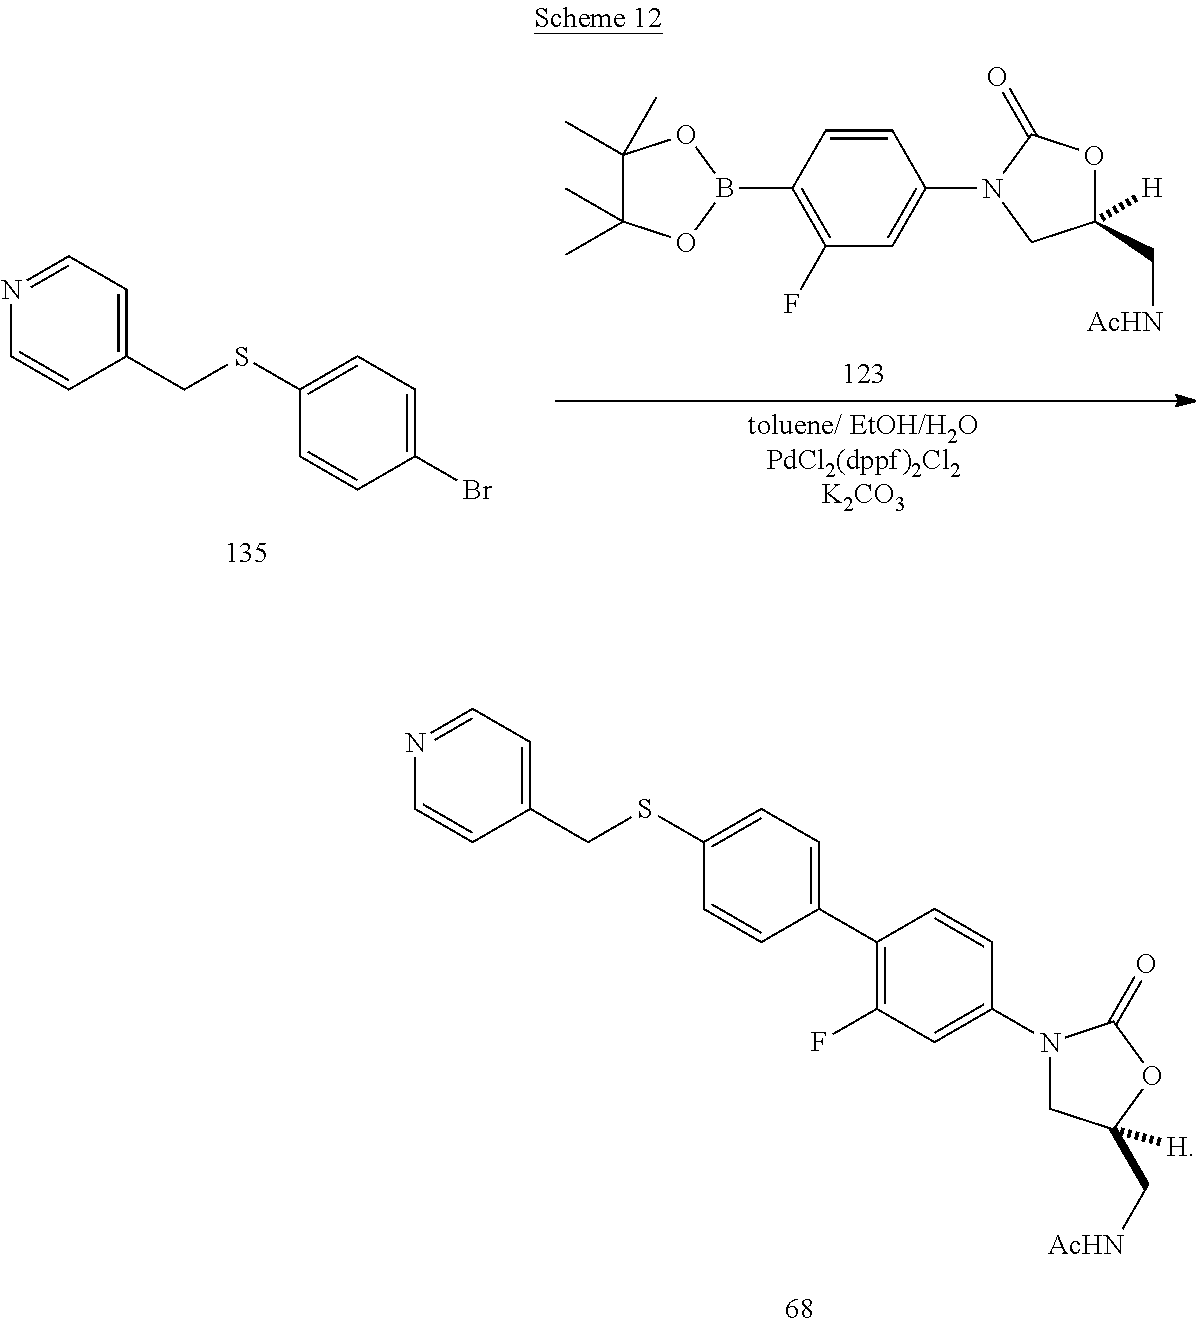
C1(CSC2=CC=C(Br)C=C2)=CC=NC=C1.B1(C2=C(F)C=C(N3CC(C[AcHN])([H])OC3=O)C=C2)OC(C)(C)C(C)(C)O1.C1(CSC2=CC=C(C3=C(F)C=C(N4CC(C[AcHN])([H])OC4=O)C=C3)C=C2)=CC=NC=C1
